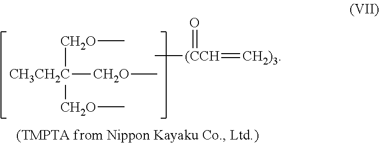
[CH2O]([CH3CH2C]([CH2O]C)[CH2O]C)C.C[(CCH](=O)=[CH2)3]
